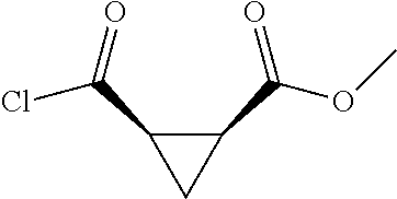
C1(C(=O)OC)C(C(Cl)=O)C1
